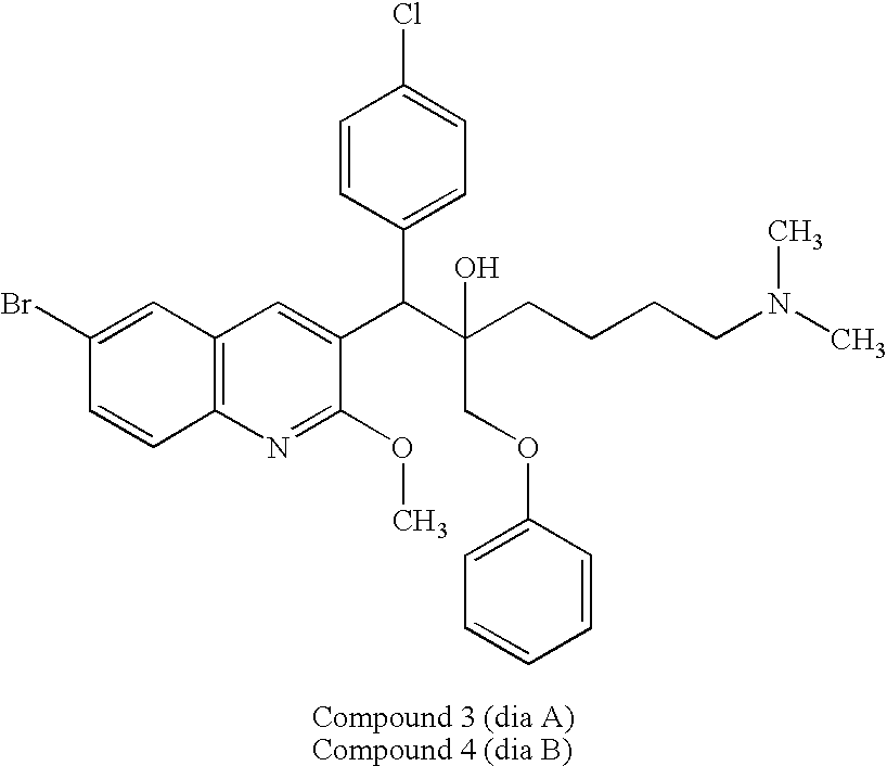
C12=C(N=C(OC)C(C(C(CCCCN(C)C)(O)COC3=CC=CC=C3)C3=CC=C(Cl)C=C3)=C1)C=CC(Br)=C2
